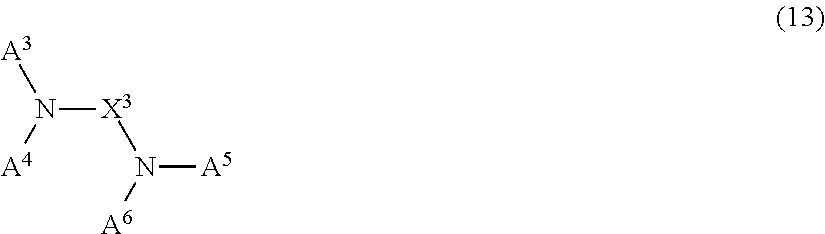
N([X3]N([A6])[A5])([A4])[A3]
